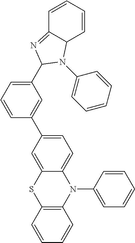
C1=CC=C(C2N=C3C=CC=CC3N2C2=CC=CC=C2)C=C1C1=CC=C2C(=C1)SC1=C(N2C2=CC=CC=C2)C=CC=C1
